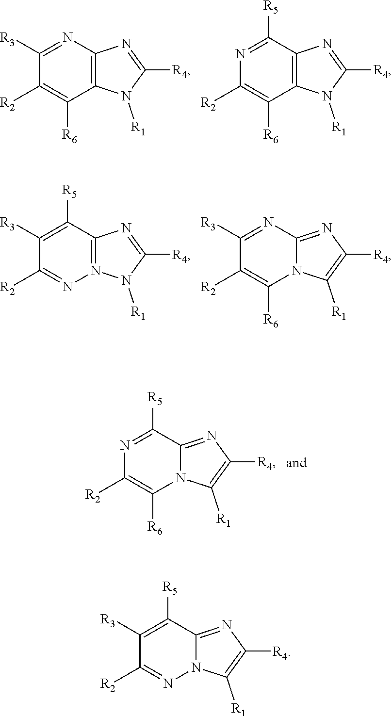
C1([R3])=NC2=C(C([R6])=C1[R2])N([R1])C([R4])=N2.N1=C([R5])C2=C(C([R6])=C1[R2])N([R1])C([R4])=N2.C1([R3])=C([R5])C2=N(N=C1[R2])N([R1])C([R4])=N2.C1([R3])=NC2=NC([R4])=C([R1])N2C([R6])=C1[R2].N1=C([R5])C2=NC([R4])=C([R1])N2C([R6])=C1[R2].C1([R3])=C([R5])C2=NC([R4])=C([R1])N2N=C1[R2]
